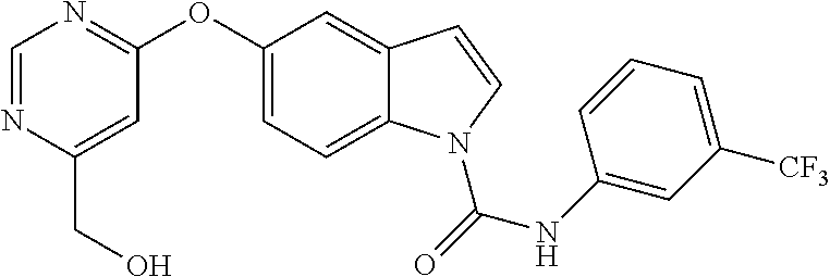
C(C1=CC(OC2=CC=C3C(=C2)C=CN3C(=O)NC2=CC([CF3])=CC=C2)=NC=N1)O
